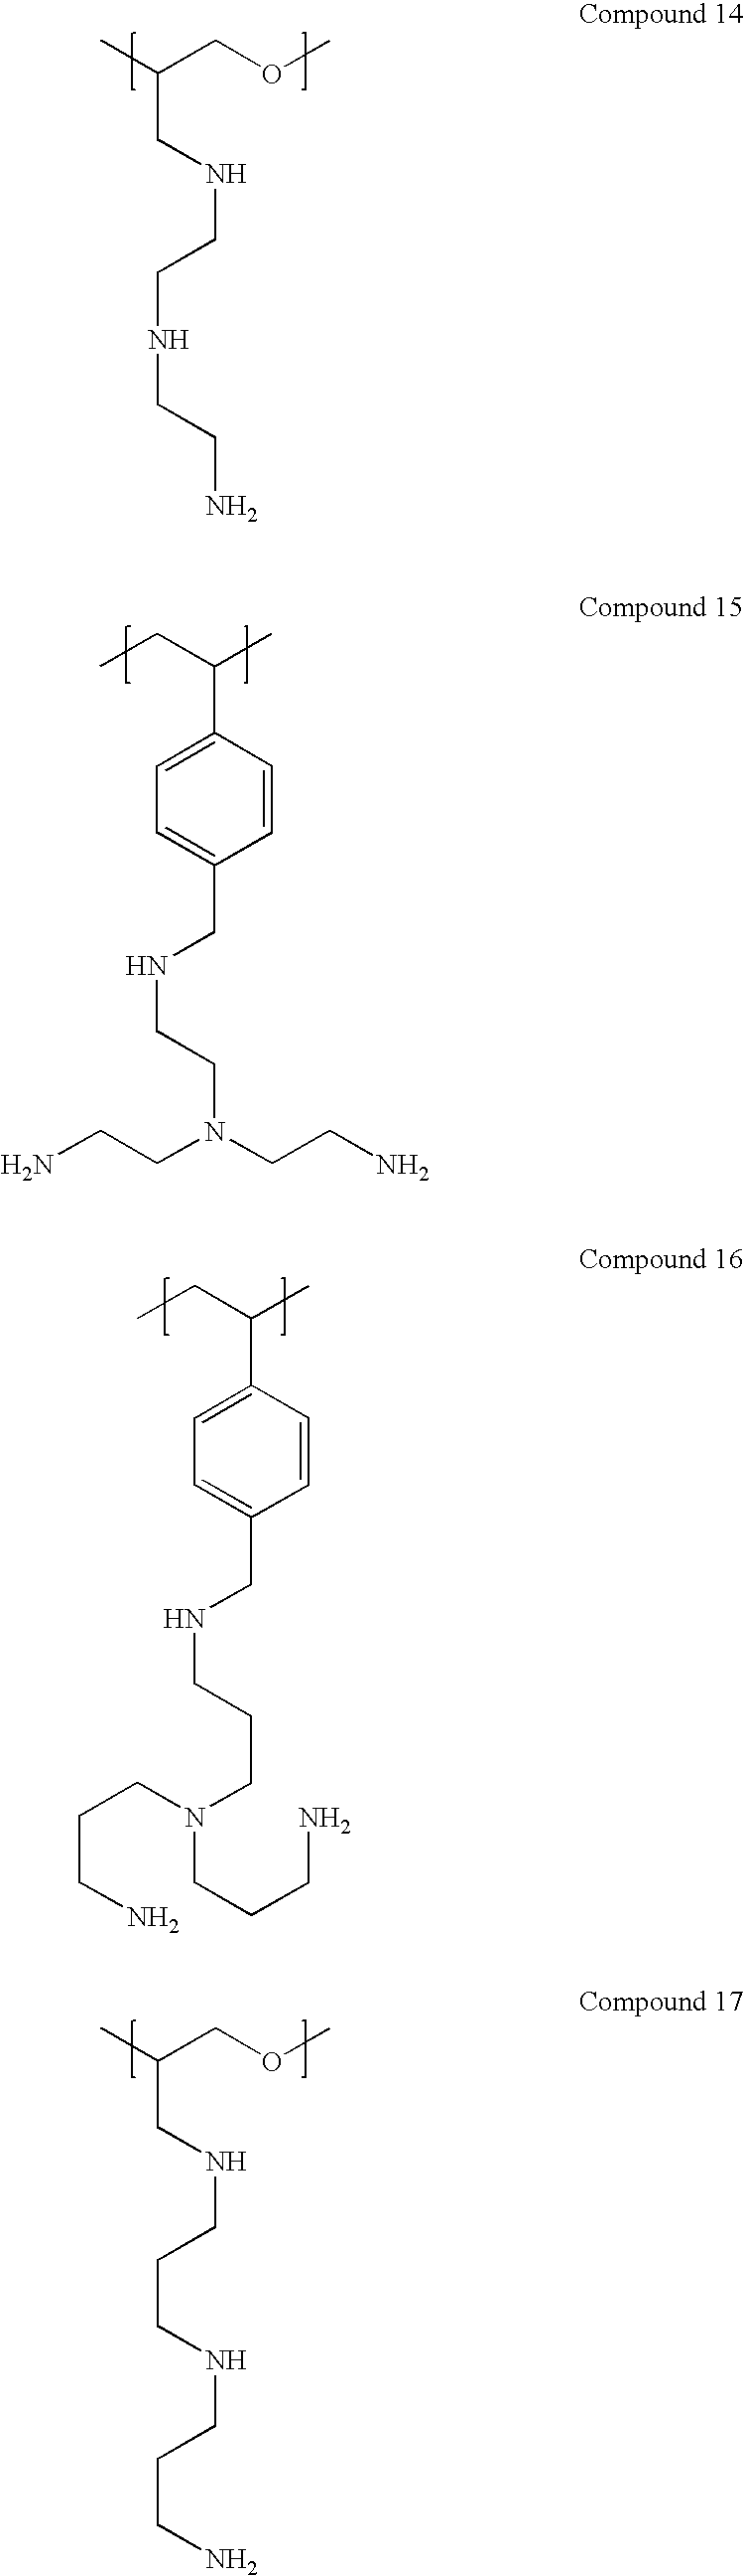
CC(COC)CNCCNCCN.CCC(C)C1=CC=C(CNCCN(CCN)CCN)C=C1.CCC(C)C1=CC=C(CNCCCN(CCCN)CCCN)C=C1.CC(COC)CNCCCNCCCN
